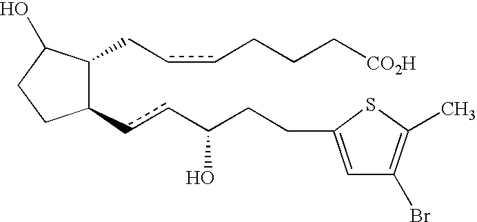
C1(ccC(CCC2=CC(Br)=C(C)S2)O)C(CccCCC[CO2H])C(O)CC1
